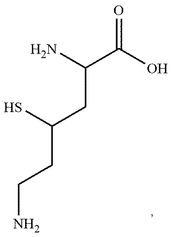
C(CC(CCN)S)(C(O)=O)N
